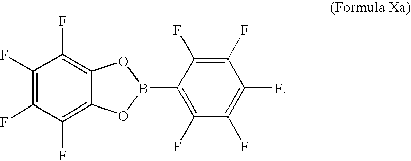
C1(F)=C(F)C(F)=C2C(=C1F)OB(C1=C(F)C(F)=C(F)C(F)=C1F)O2
